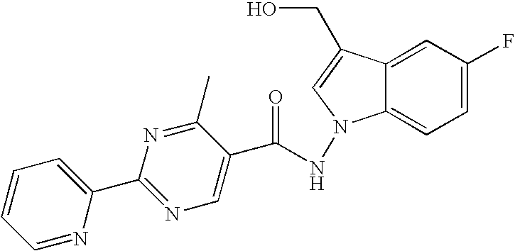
C1=C(F)C=C2C(=C1)N(NC(C1=CN=C(C3=CC=CC=N3)N=C1C)=O)C=C2CO
